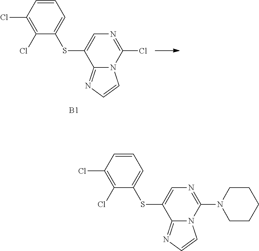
C12=NC=CN1C(Cl)=NC=C2SC1=CC=CC(Cl)=C1Cl.[B1].C12=NC=CN1C(N1CCCCC1)=NC=C2SC1=CC=CC(Cl)=C1Cl
